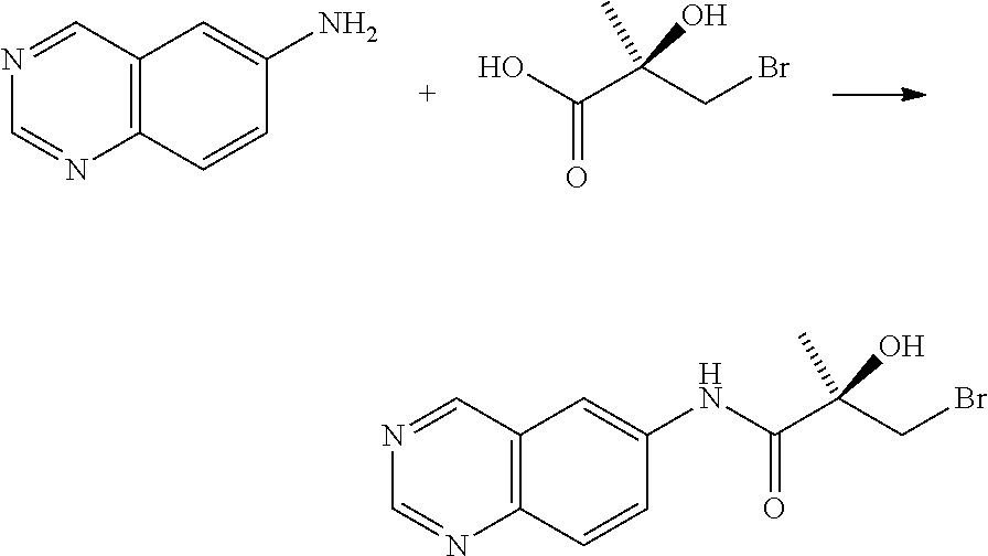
C12=C(C=CC(N)=C1)N=CN=C2.OC(C(CBr)(O)C)=O.N(C(=O)C(CBr)(O)C)C1=CC2=C(C=C1)N=CN=C2
